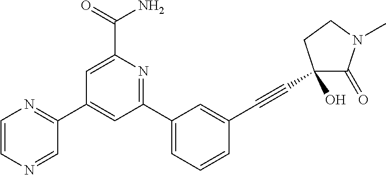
C1=C(C(=O)N)N=C(C2=CC=CC(C#CC3(O)C(=O)N(C)CC3)=C2)C=C1C1=NC=CN=C1
